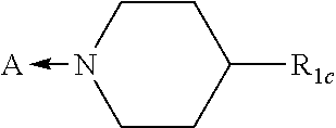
C1N(->[A])CCC([R1c])C1
